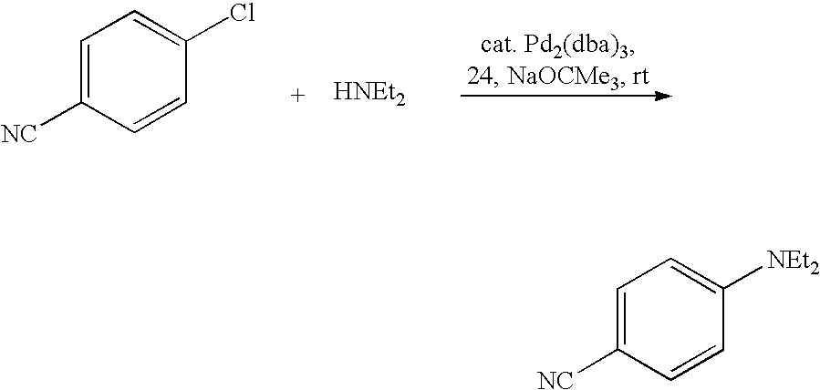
C1=C([NC])C=CC(Cl)=C1.[HNEt2].C1=C([NC])C=CC([NEt2])=C1
